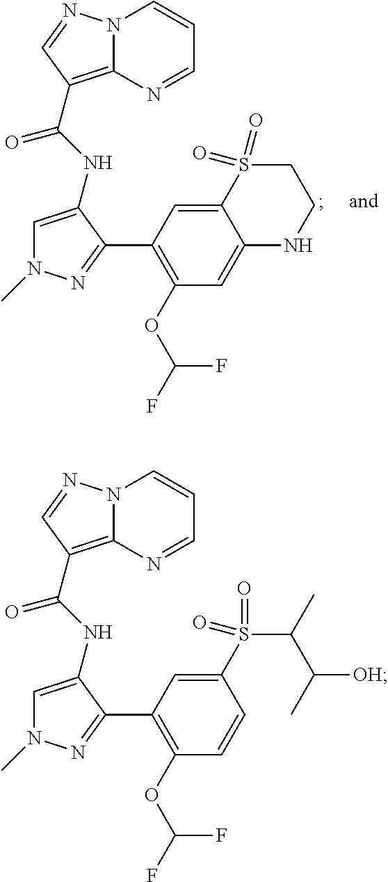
N12C(=C(C(NC3=CN(C)N=C3C3=C(OC(F)F)C=C4C(=C3)S(=O)(=O)CCN4)=O)C=N1)N=CC=C2.N12C(=C(C(NC3=CN(C)N=C3C3=C(OC(F)F)C=CC(S(=O)(C(C)C(C)[OH])=O)=C3)=O)C=N1)N=CC=C2
